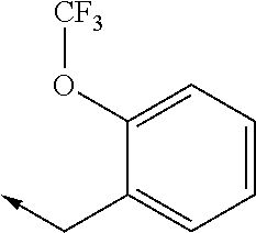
C1(O[CF3])=CC=CC=C1C->C
